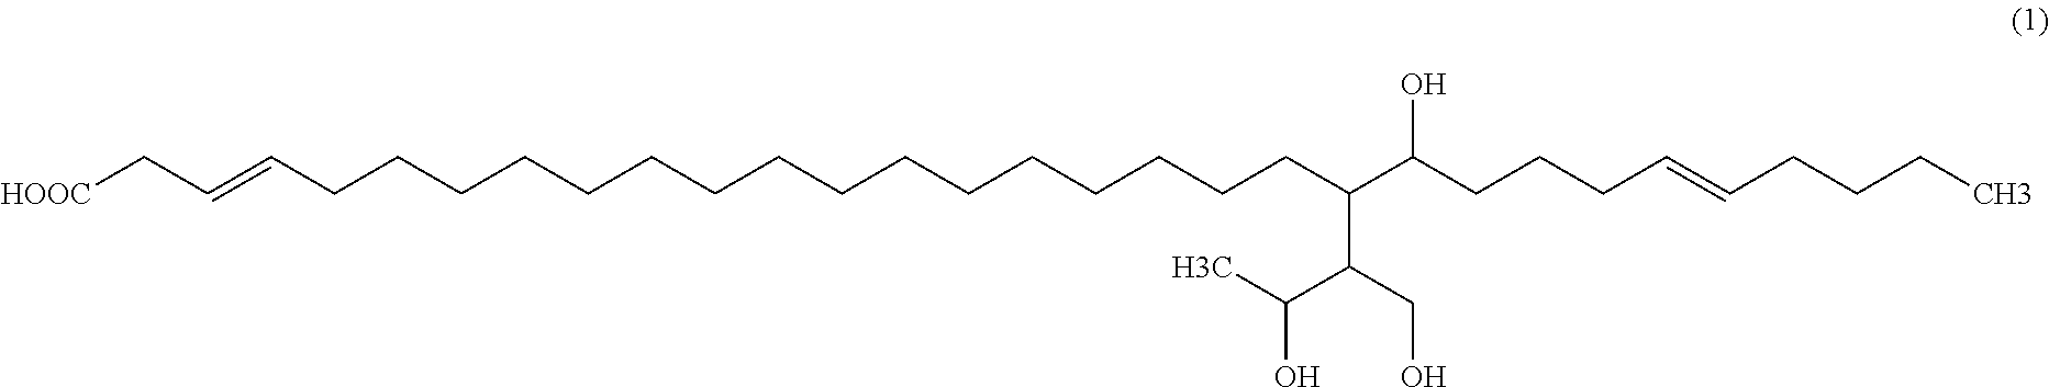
[HOOC]CC=CCCCCCCCCCCCCCCCCC(C(CCCC=CCCCC)O)C(CO)C(C)O
